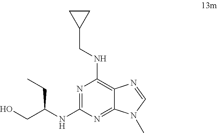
N1=C(NC(CO)CC)N=C2C(=C1NCC1CC1)N=CN2C
